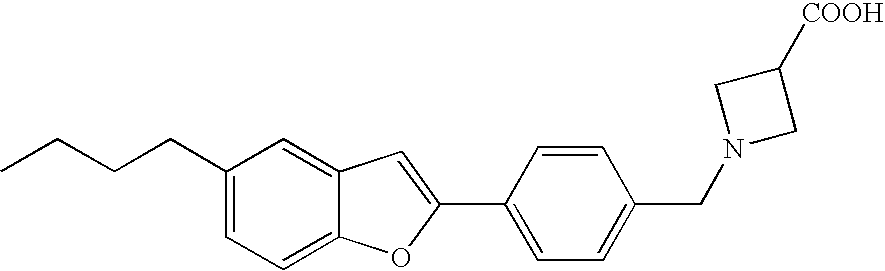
C12=CC(CCCC)=CC=C1OC(C1=CC=C(CN3CC([COOH])C3)C=C1)=C2
